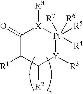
C1(=O)C([R1])C([R2])[Y]([R3])[Pt]([R5])([R4])([R6])([R7])[X]1[R8]
